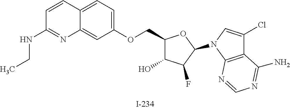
C1(COC2=CC=C3C(=C2)N=C(NCC)C=C3)C(O)C(F)C(N2C=C(Cl)C3=C2N=CN=C3N)O1
